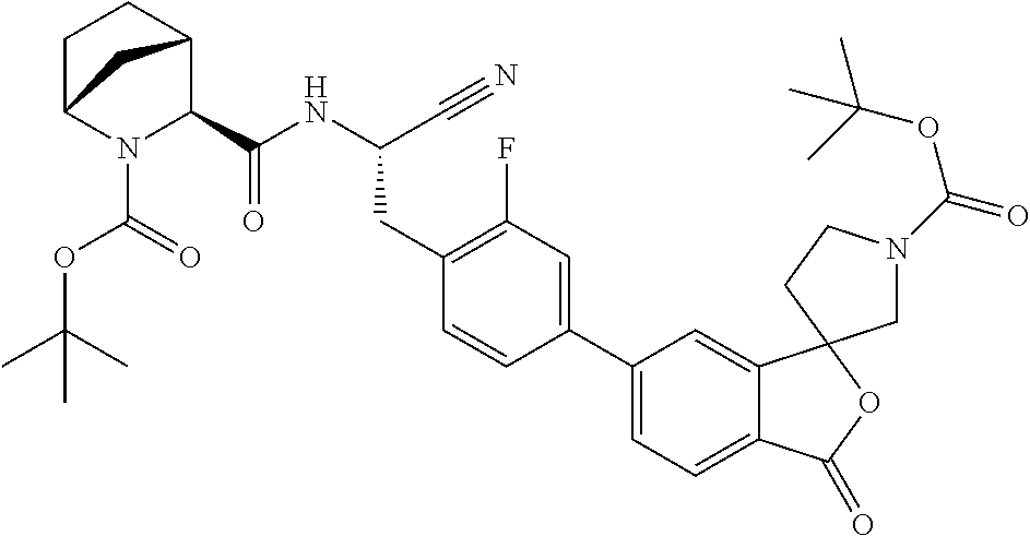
N(C(C#N)CC1=C(F)C=C(C2=CC=C3C(=C2)C2(OC3=O)CN(C(OC(C)(C)C)=O)CC2)C=C1)C(=O)C1C2CCC(N1C(OC(C)(C)C)=O)C2
